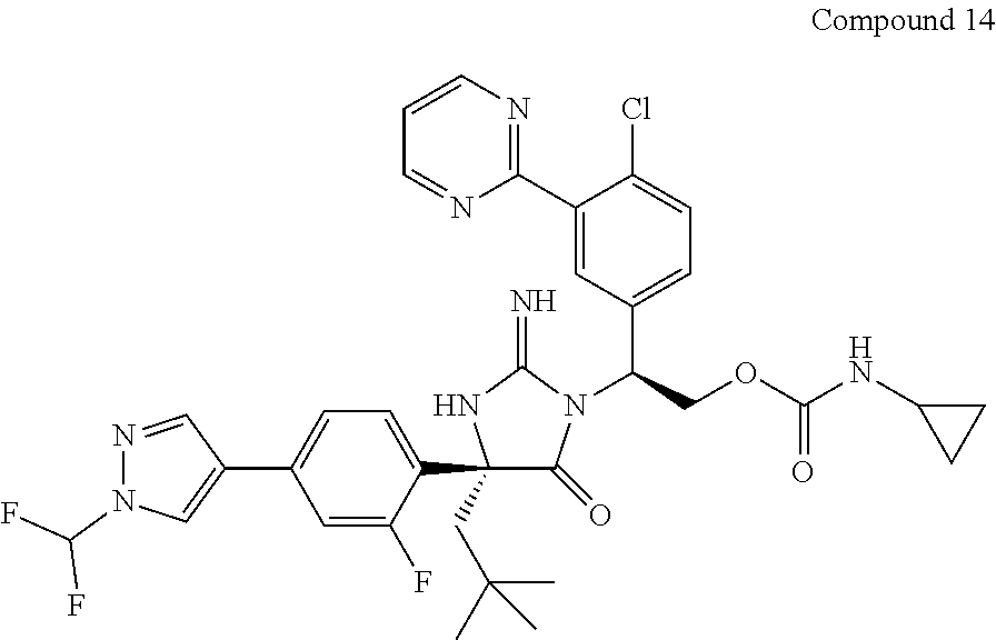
C1(C2=CC=C(C3=CN(C(F)F)N=C3)C=C2F)(CC(C)(C)C)C(=O)N(C(COC(NC2CC2)=O)C2=CC=C(Cl)C(C3=NC=CC=N3)=C2)C(=N)N1
